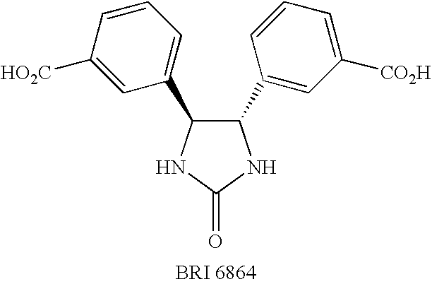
C1(C2=CC([CO2H])=CC=C2)C(C2=CC=CC([HO2C])=C2)NC(=O)N1
